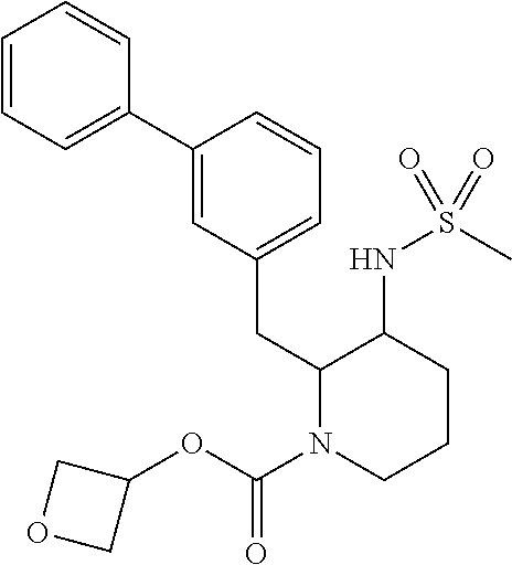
C1=CC=C(C2=CC(CC3N(C(=O)OC4COC4)CCCC3NS(C)(=O)=O)=CC=C2)C=C1
